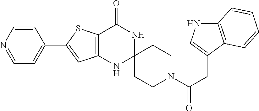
C1=CN=CC=C1C1=CC2=C(S1)C(=O)NC1(N2)CCN(C(CC2=CNC3=C2C=CC=C3)=O)CC1
